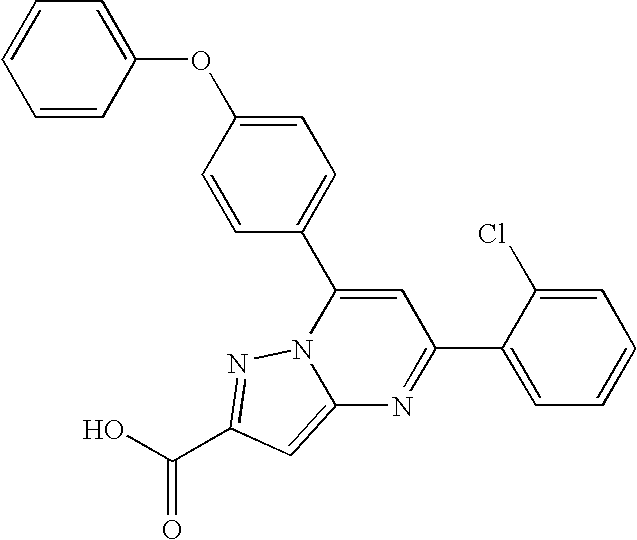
O=C(O)C1=NN2C(=C1)N=C(C1=CC=CC=C1Cl)C=C2C1=CC=C(OC2=CC=CC=C2)C=C1
